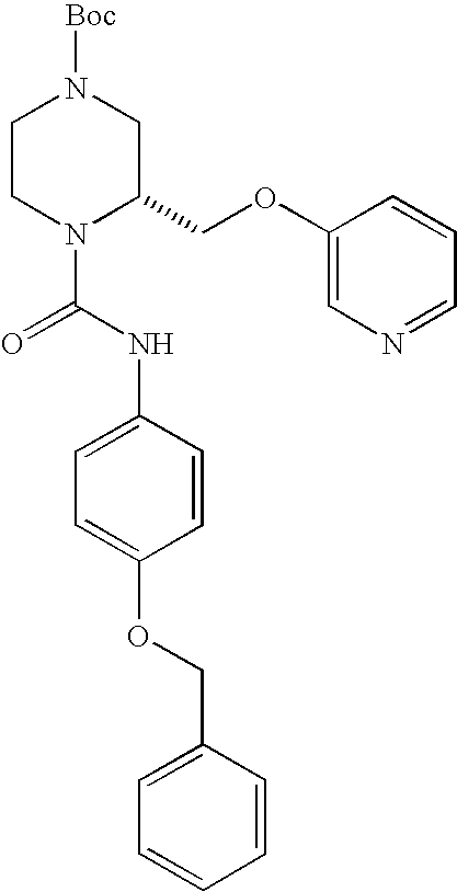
C1CN(C(=O)NC2=CC=C(OCC3=CC=CC=C3)C=C2)C(COC2=CN=CC=C2)CN1[Boc]
